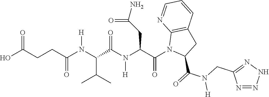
C(CC(N(C(C(C)C)C(N(C(C(N1C(C(=O)N(CC2=NNN=N2)[H])CC2=C1N=CC=C2)=O)CC(N)=O)[H])=O)[H])=O)C(O)=O
